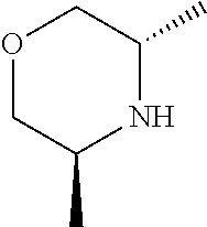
O1CC(C)NC(C)C1
